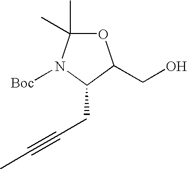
O1C(C)(C)N([Boc])C(CC#CC)C1CO
